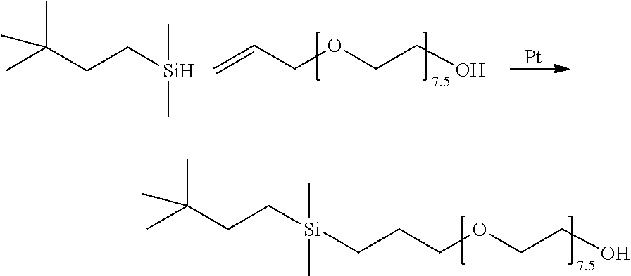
C(CCOCCO)[Si](CCC(C)(C)C)(C)C.CC(CC[Si](C)C)(C)C.[Pt].C=CCOCCO
